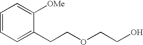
C1=CC=C(CCOCCO)C([OMe])=C1
